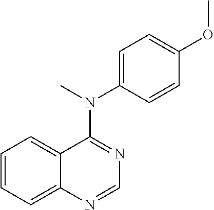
C1=NC2=CC=CC=C2C(N(C2=CC=C(OC)C=C2)C)=N1
